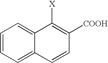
C1=CC=C2C(=C1)C([X])=C([COOH])C=C2
